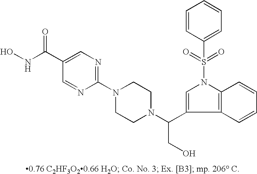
C1(C(NO)=O)=CN=C(N2CCN(C(C3=CN(S(=O)(=O)C4=CC=CC=C4)C4=C3C=CC=C4)CO)CC2)N=C1
